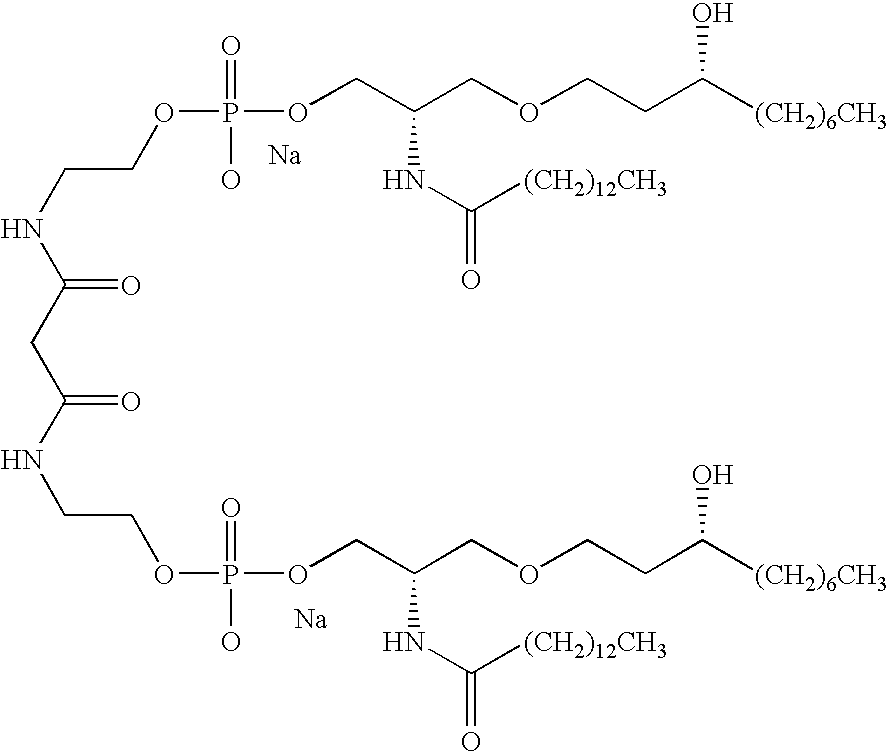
[Na].[Na].N(CCOP(OCC(COCCC([(CH2)6CH3])O)NC(=O)[(CH2)12CH3])(=O)O)C(=O)CC(NCCOP(O)(=O)OCC(COCCC([(CH2)6CH3])O)NC(=O)[(CH2)12CH3])=O
